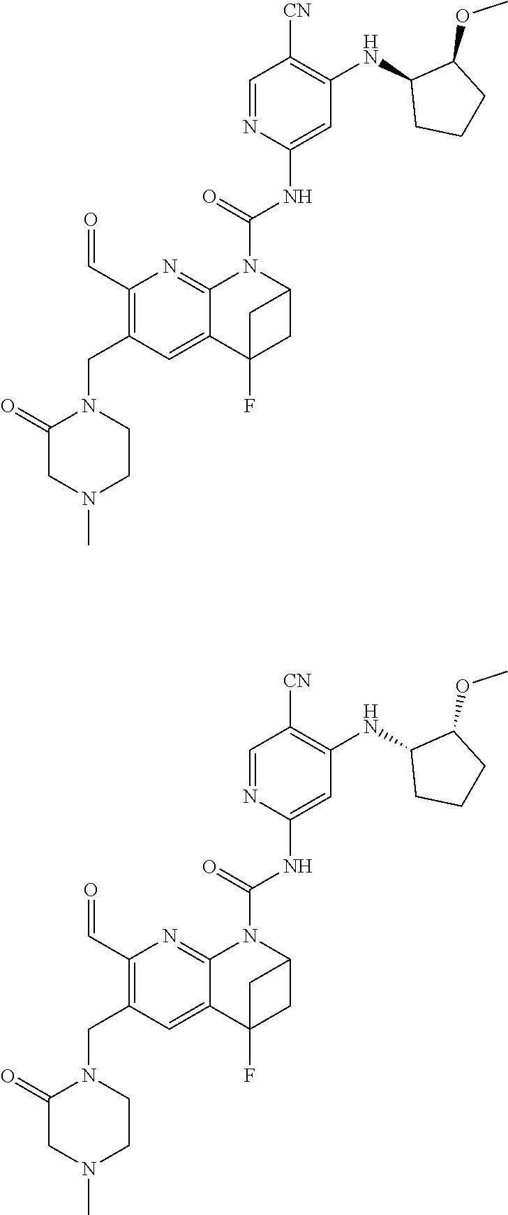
C1(C=O)=C(CN2C(=O)CN(C)CC2)C=C2C(=N1)N(C(NC1=CC(NC3CCCC3OC)=C([CN])C=N1)=O)C1CC2(F)C1.C1(C=O)=C(CN2C(=O)CN(C)CC2)C=C2C(=N1)N(C(NC1=CC(NC3CCCC3OC)=C([CN])C=N1)=O)C1CC2(F)C1
